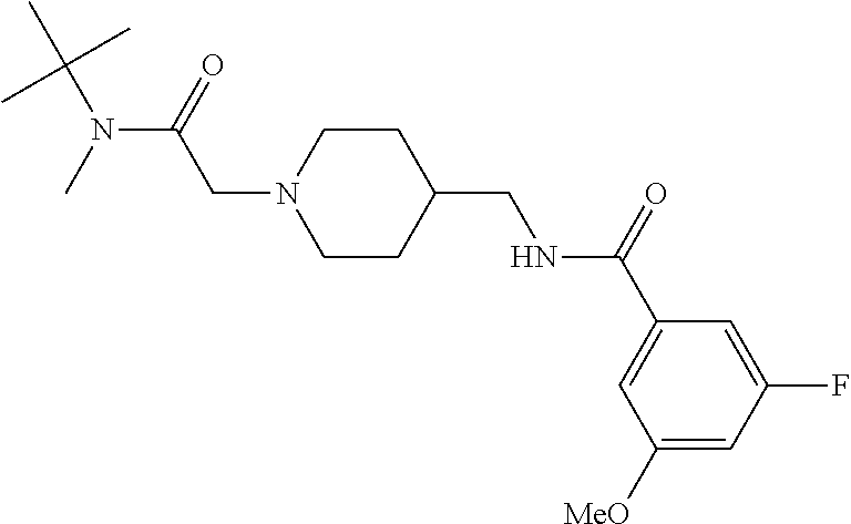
C(N1CCC(CNC(C2=CC([MeO])=CC(F)=C2)=O)CC1)C(N(C)C(C)(C)C)=O
